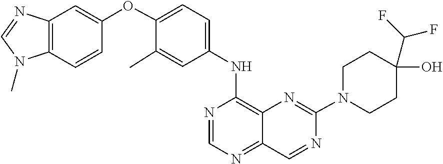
C1=NC(NC2=CC=C(OC3=CC4=C(N(C)C=N4)C=C3)C(C)=C2)=C2N=C(N3CCC(C(F)F)(O)CC3)N=CC2=N1
